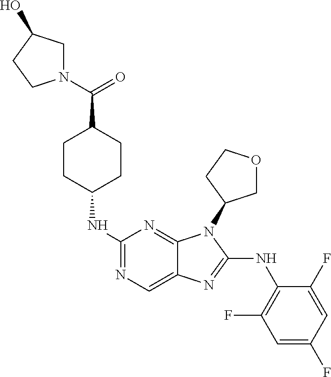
N1=C(NC2CCC(C(=O)N3CC(O)CC3)CC2)N=C2C(=C1)N=C(NC1=C(F)C=C(F)C=C1F)N2C1COCC1
